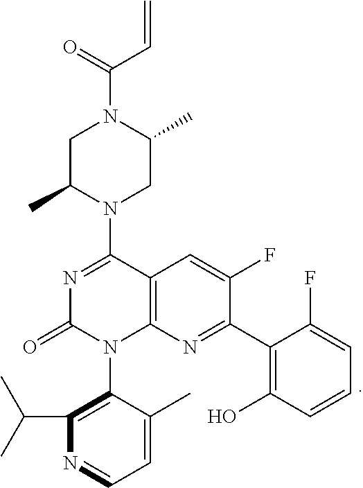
C1C(C)N(C2=NC(=O)N(C3=C(C(C)C)N=CC=C3C)C3=C2C=C(F)C(C2=C(O)C=CC=C2F)=N3)CC(C)N1C(=O)C=C
